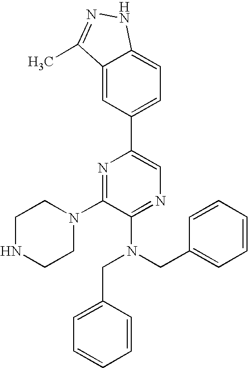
C1(N2CCNCC2)=NC(C2=CC=C3C(=C2)C(C)=NN3)=CN=C1N(CC1=CC=CC=C1)CC1=CC=CC=C1
